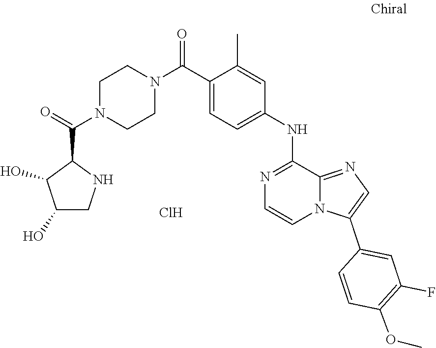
C1N(C(C2C(O)C(O)CN2)=O)CCN(C(C2=CC=C(NC3=NC=CN4C3=NC=C4C3=CC(F)=C(OC)C=C3)C=C2C)=O)C1.Cl
